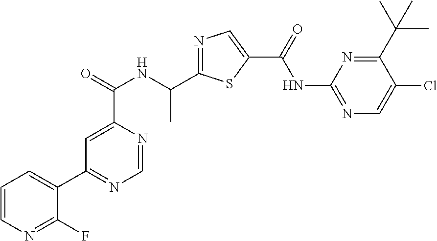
C1=NC(C(=O)NC(C2=NC=C(C(=O)NC3=NC=C(Cl)C(C(C)(C)C)=N3)S2)C)=CC(C2=CC=CN=C2F)=N1
